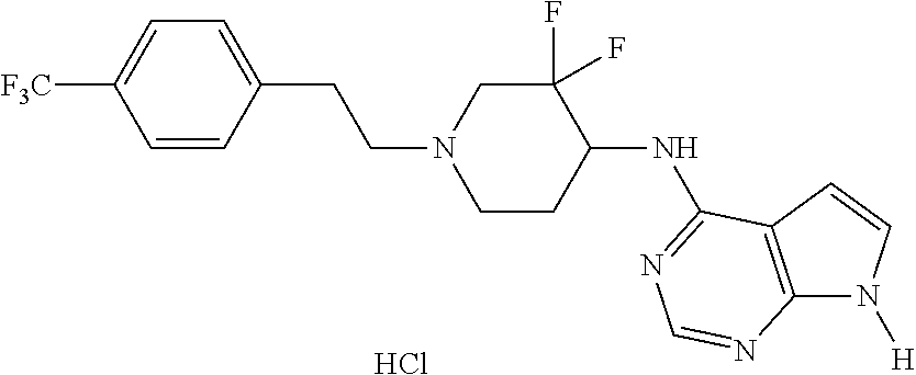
C1=CC(CCN2CCC(NC3=NC=NC4=C3C=CN4[H])C(F)(F)C2)=CC=C1[F3C].Cl
